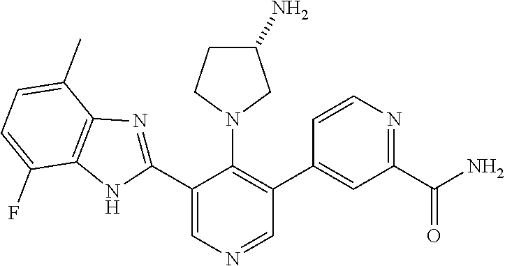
C1(C)=CC=C(F)C2=C1N=C(C1=CN=CC(C3=CC(C(N)=O)=NC=C3)=C1N1CC(N)CC1)N2
